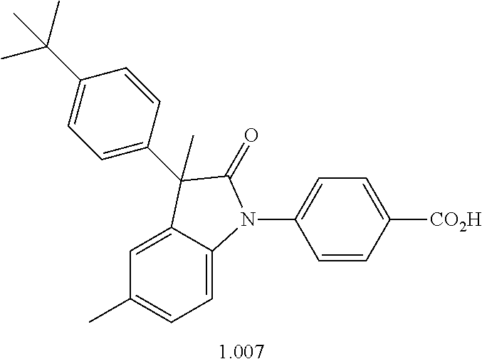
C1=C2C(=CC=C1C)N(C1=CC=C([CO2H])C=C1)C(=O)C2(C)C1=CC=C(C(C)(C)C)C=C1
